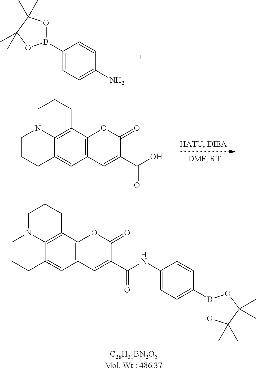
C1CCC2=CC3=C(C4=C2N1CCC4)OC(=O)C(C(NC1=CC=C(B2OC(C)(C)C(C)(C)O2)C=C1)=O)=C3.C1(B2OC(C)(C)C(C)(C)O2)=CC=C(N)C=C1.C1CCC2=CC3=C(C4=C2N1CCC4)OC(=O)C(C(O)=O)=C3
